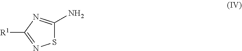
S1C(N)=NC([R1])=N1
